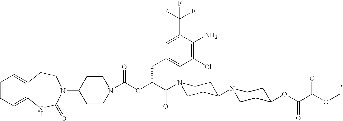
C1=CC=C2C(=C1)CCN(C1CCN(C(OC(C(=O)N3CCC(N4CCC(OC(C(OCC)=O)=O)CC4)CC3)CC3=CC(Cl)=C(N)C(C(F)(F)F)=C3)=O)CC1)C(=O)N2
